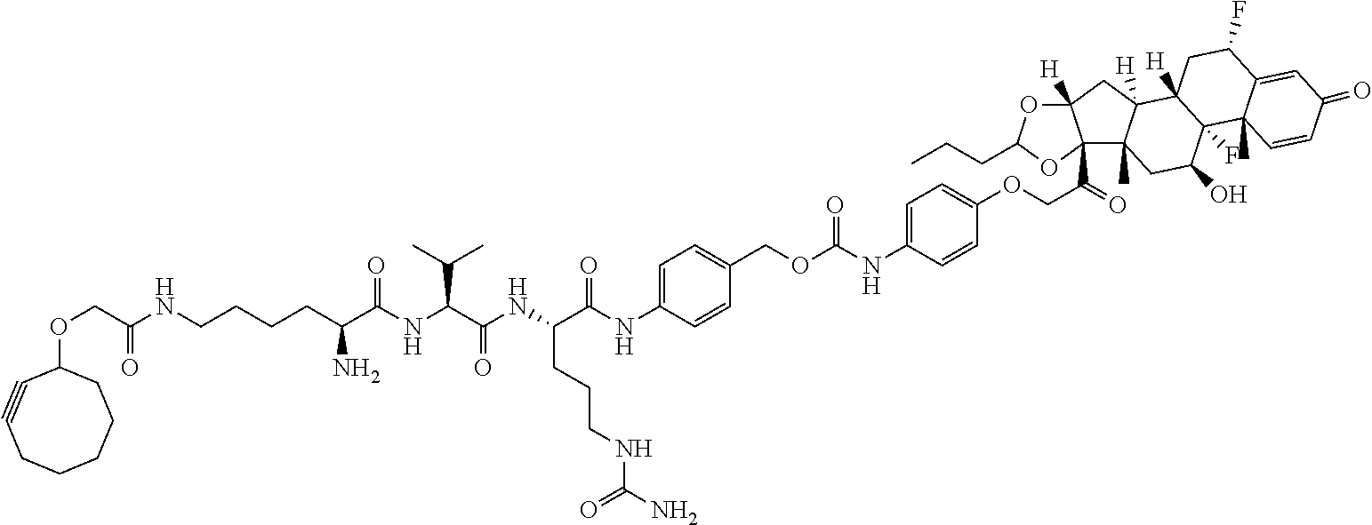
C12([H])OC(CCC)OC1(C(COC1=CC=C(NC(OCC3=CC=C(NC(C(NC(C(NC(C(N)CCCCNC(COC4C#CCCCCC4)=O)=O)C(C)C)=O)CCCNC(N)=O)=O)C=C3)=O)C=C1)=O)C1(C)C([H])(C2)C2([H])C(F)(C(O)C1)C1(C)C(=CC(=O)C=C1)C(F)C2
